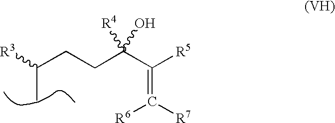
C([R3])(C)CCC(C([R5])=C([R7])[R6])(O)[R4]
